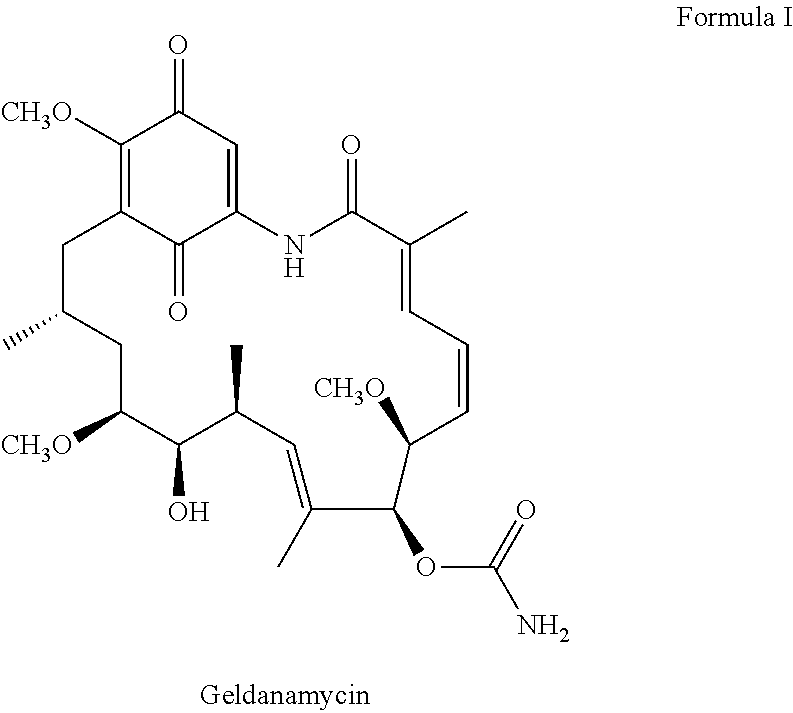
C1([CH3O])=C2C(=O)C(=CC1=O)NC(=O)C(C)=CC=CC([CH3O])C(OC(N)=O)C(C)=CC(C)C(O)C([CH3O])CC(C)C2
